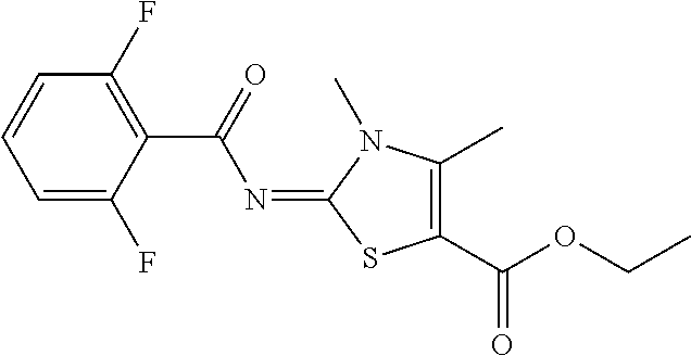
C1=C(F)C(C(=O)N=C2N(C)C(C)=C(C(OCC)=O)S2)=C(F)C=C1
